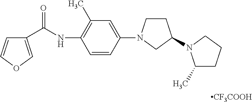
C(NC1=C(C)C=C(N2CCC(N3C(C)CCC3)C2)C=C1)(=O)C1=COC=C1.[CF3COOH]
